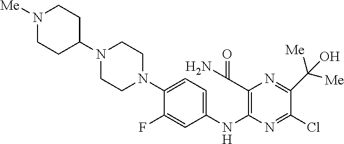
C1(F)=CC(NC2=C(C(N)=O)N=C(C([Me])([Me])O)C(Cl)=N2)=CC=C1N1CCN(C2CCN([Me])CC2)CC1
